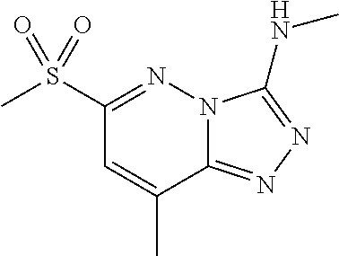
CS(C1=NN2C(=NN=C2NC)C(C)=C1)(=O)=O
